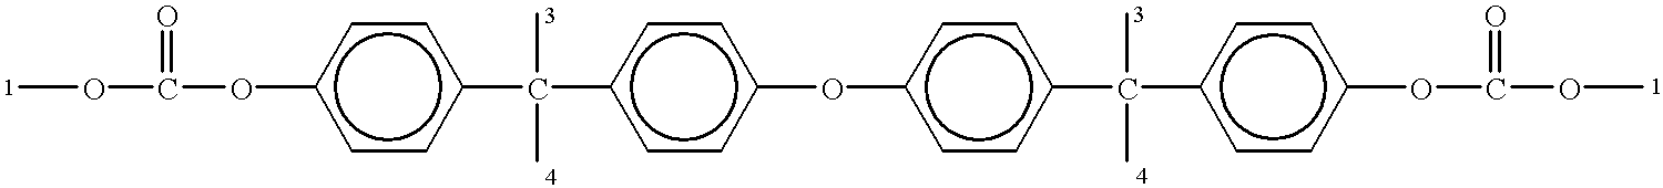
COC(Oc1ccc(C(c2ccc(Oc3ccc(C(c4ccc(OC(OC)=O)cc4)(C)C)cc3)cc2)(C)C)cc1)=O
